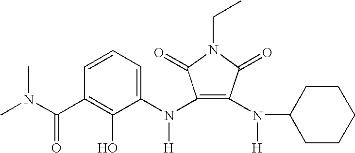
C1=CC=C(N(C2=C(N(C3CCCCC3)[H])C(=O)N(CC)C2=O)[H])C(O)=C1C(N(C)C)=O
